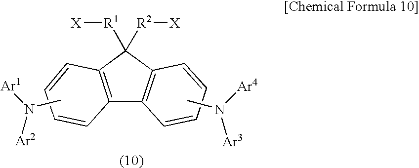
C12=C(C([R1][X])([R2][X])C3=C1C=CC=C3)C=CC=C2.CN([Ar1])[Ar2].CN([Ar4])[Ar3]
